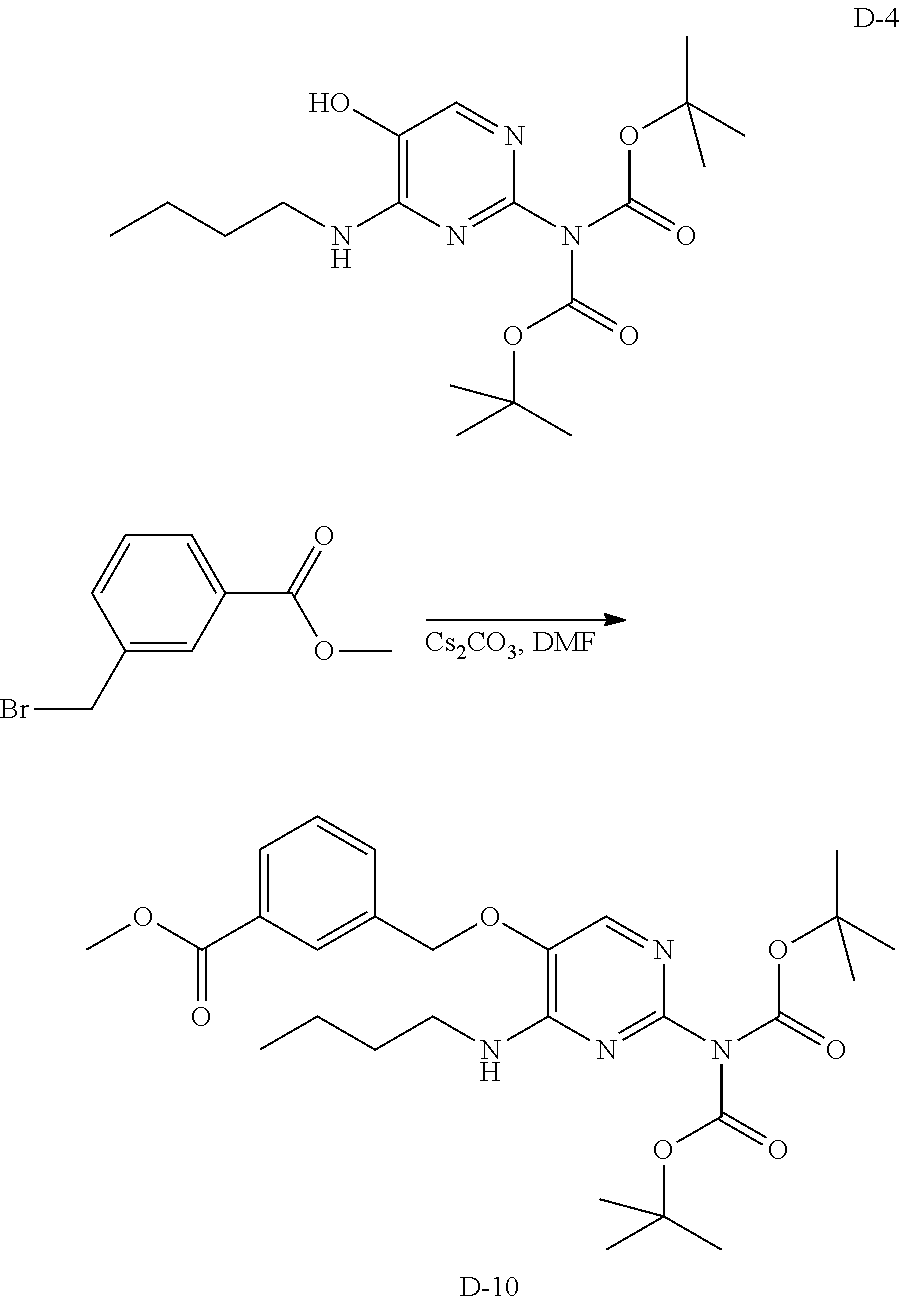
C1(N(C(=O)OC(C)(C)C)C(OC(C)(C)C)=O)=NC(NCCCC)=C(O)C=N1.C1(CBr)=CC(C(=O)OC)=CC=C1.C1(N(C(=O)OC(C)(C)C)C(OC(C)(C)C)=O)=NC(NCCCC)=C(OCC2=CC(C(OC)=O)=CC=C2)C=N1.[D]
